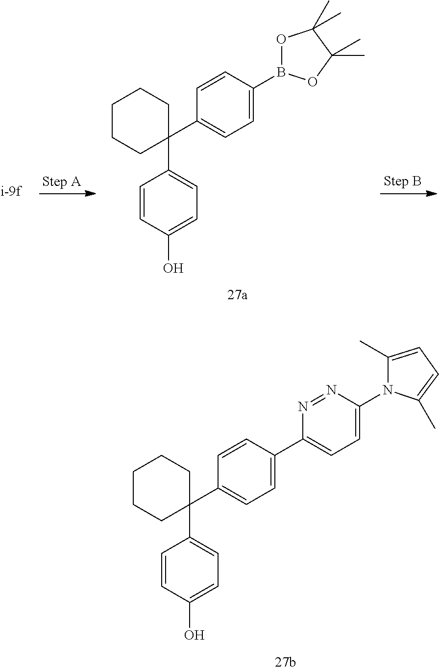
C1=CC(B2OC(C)(C)C(C)(C)O2)=CC=C1C1(C2=CC=C(O)C=C2)CCCCC1.C1=CC(C2=CC=C(N3C(C)=CC=C3C)N=N2)=CC=C1C1(C2=CC=C(O)C=C2)CCCCC1
